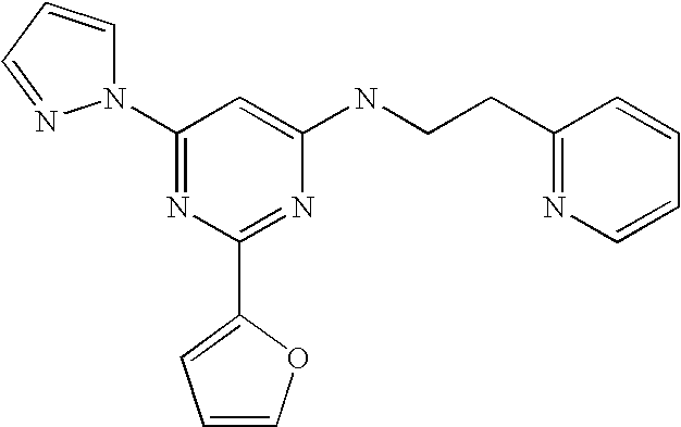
C1(N2C=CC=N2)=NC(C2=CC=CO2)=NC(NCCC2=NC=CC=C2)=C1
